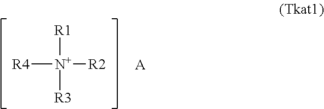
[R4][N+]([R2])([R1])[R3].[A]
